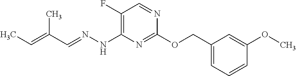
C(=NNC1=C(F)C=NC(OCC2=CC=CC(OC)=C2)=N1)C(=CC)C
